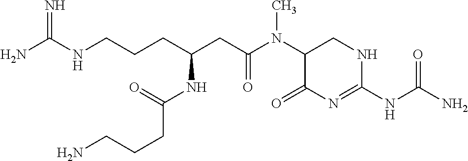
NC(NCCCC(CC(N(C1C(=O)N=C(NC(N)=O)NC1)C)=O)NC(CCCN)=O)=N
